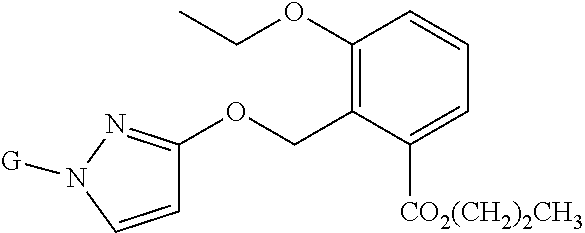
C1=CN([G])N=C1OCC1=C(OCC)C=CC=C1[CO2(CH2)2CH3]
